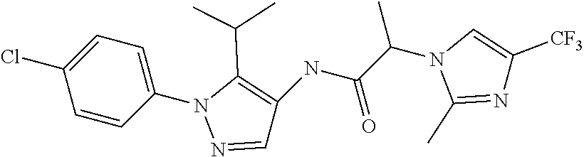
C1=NN(C2=CC=C(Cl)C=C2)C(C(C)C)=C1NC(C(C)N1C=C([CF3])N=C1C)=O
